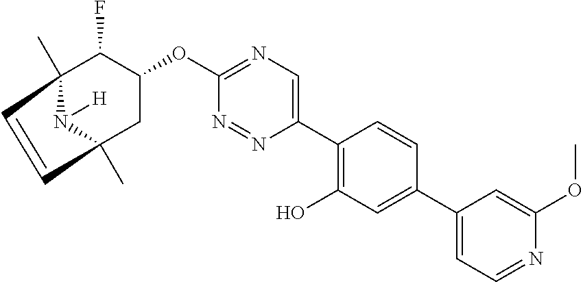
C12(C)C(F)C(OC3=NC=C(C4=C(O)C=C(C5=CC=NC(OC)=C5)C=C4)N=N3)CC(C)(N1[H])C=C2
